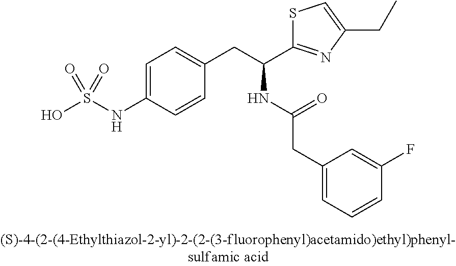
OS(NC1=CC=C(CC(C2=NC(CC)=CS2)NC(CC2=CC=CC(F)=C2)=O)C=C1)(=O)=O
